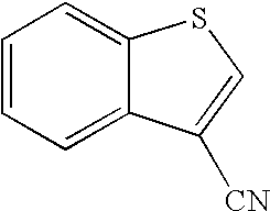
C1=CC=C2C(=C1)SC=C2[CN]
